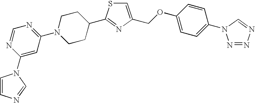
C1=C(COC2=CC=C(N3N=NN=C3)C=C2)N=C(C2CCN(C3=NC=NC(N4C=CN=C4)=C3)CC2)S1
